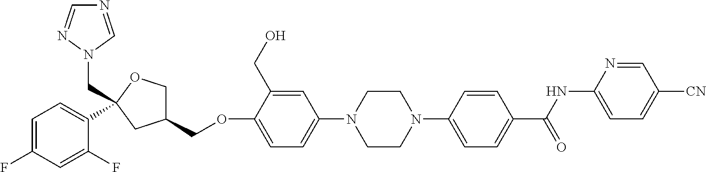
C1=C(F)C=C(F)C(C2(CN3N=CN=C3)OCC(COC3=CC=C(N4CCN(C5=CC=C(C(NC6=CC=C([CN])C=N6)=O)C=C5)CC4)C=C3CO)C2)=C1
